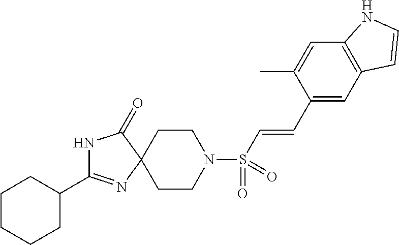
C1CN(S(C=CC2=CC3=C(C=C2C)NC=C3)(=O)=O)CCC12N=C(C1CCCCC1)NC2=O
